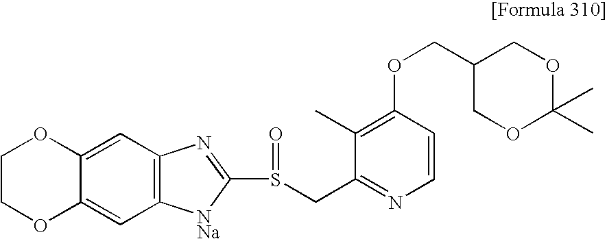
C1(C)=C(OCC2COC(C)(C)OC2)C=CN=C1CS(C1=NC2=C(C=C3C(=C2)OCCO3)[NNa]1)=O
